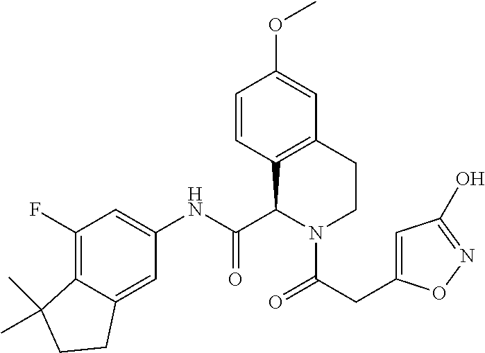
C1(F)=C2C(=CC(NC(C3C4=C(CCN3C(=O)CC3=CC(O)=NO3)C=C(OC)C=C4)=O)=C1)CCC2(C)C
